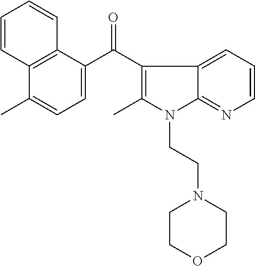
C12=C(C(C(C3=C(C)N(CCN4CCOCC4)C4=NC=CC=C34)=O)=CC=C1C)C=CC=C2
